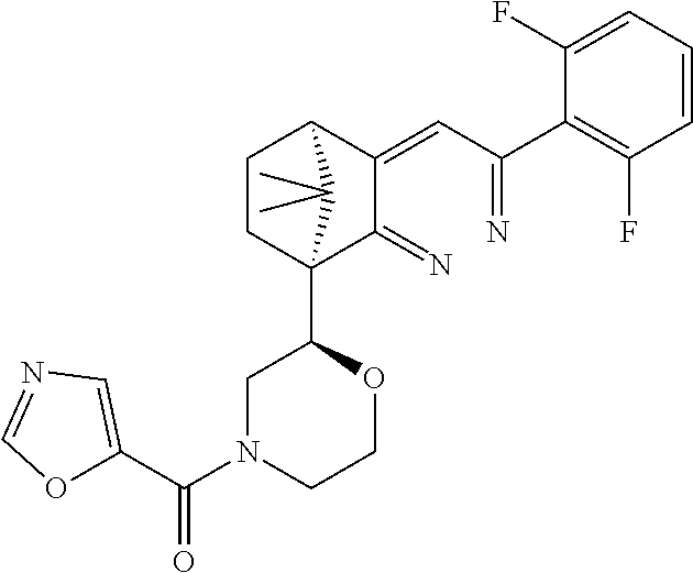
C1CC2(C3CN(C(=O)C4=CN=CO4)CCO3)C(=N)C(=CC(=N)C3=C(F)C=CC=C3F)C1C2(C)C
